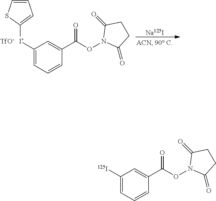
C1=CSC([I+]C2=CC=CC(C(ON3C(=O)CCC3=O)=O)=C2)=C1.[TfO-].[Na125I].[125I]C1=CC=CC(C(ON2C(=O)CCC2=O)=O)=C1
